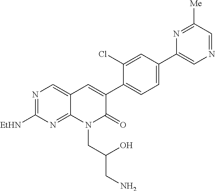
C12=NC([EtHN])=NC=C1C=C(C1=CC=C(C3=CN=CC([Me])=N3)C=C1Cl)C(=O)N2CC(CN)O
